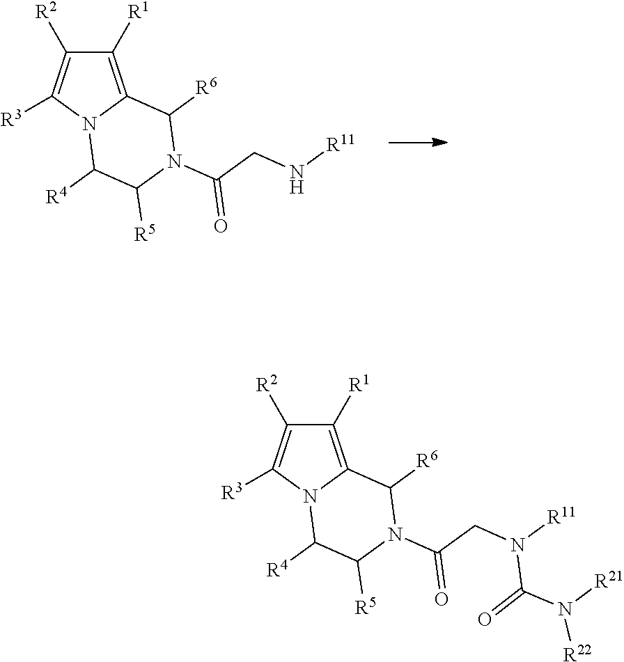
C1([R1])=C2N(C([R3])=C1[R2])C([R4])C([R5])N(C(CN[R11])=O)C2[R6].C1([R1])=C2N(C([R3])=C1[R2])C([R4])C([R5])N(C(CN([R11])C(=O)N([R21])[R22])=O)C2[R6]
